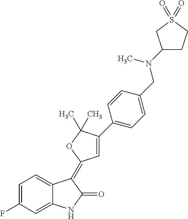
C1=C2C(=CC(F)=C1)NC(=O)C2=C1C=C(C2=CC=C(CN(C3CCS(=O)(=O)C3)C)C=C2)C(C)(C)O1
